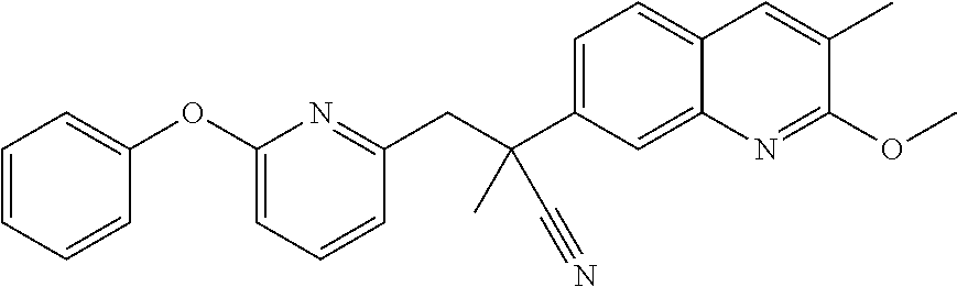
C1=C2C(=CC=C1C(CC1=NC(OC3=CC=CC=C3)=CC=C1)(C)C#N)C=C(C)C(OC)=N2
